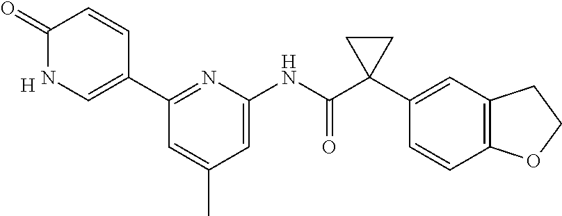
C1(=O)NC=C(C2=NC(NC(C3(C4=CC5=C(C=C4)OCC5)CC3)=O)=CC(C)=C2)C=C1.[H]
